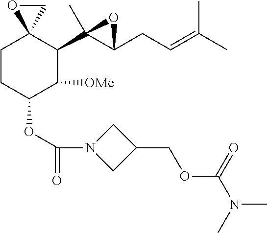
C1CC(OC(=O)N2CC(COC(N(C)C)=O)C2)C([OMe])C(C2(C)C(CC=C(C)C)O2)C12CO2
